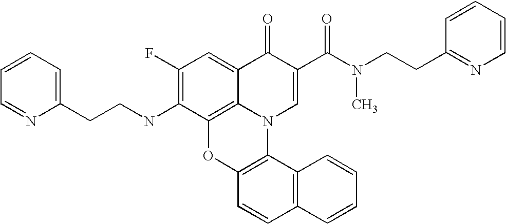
C1(F)=C(NCCC2=CC=CC=N2)C2=C3C(=C1)C(=O)C(C(N(CCC1=NC=CC=C1)C)=O)=CN3C1=C(O2)C=CC2=C1C=CC=C2
